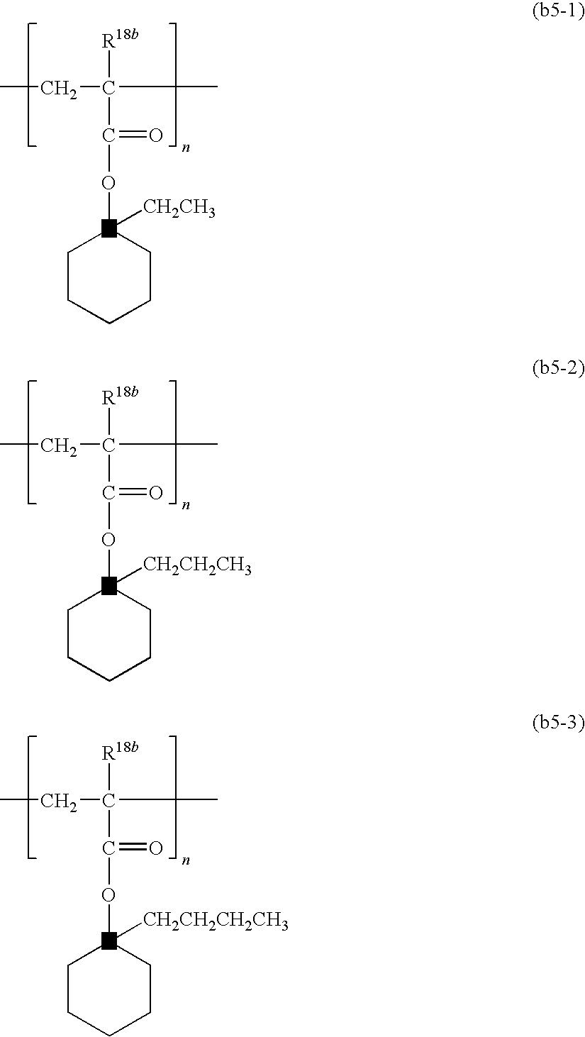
CCC(C)([R18b])C(=O)OC1([CH2CH3])CCCCC1.CCC(C)([R18b])C(=O)OC1([CH2CH2CH3])CCCCC1.CCC(C)([R18b])C(=O)OC1([CH2CH2CH2CH3])CCCCC1
